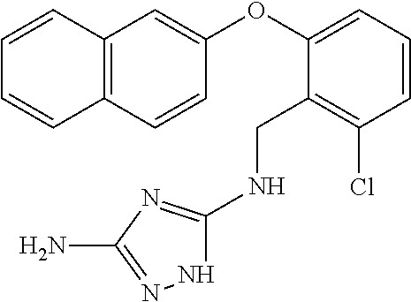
N(C1=NC(N)=NN1)CC1=C(Cl)C=CC=C1OC1=CC2=C(C=C1)C=CC=C2
